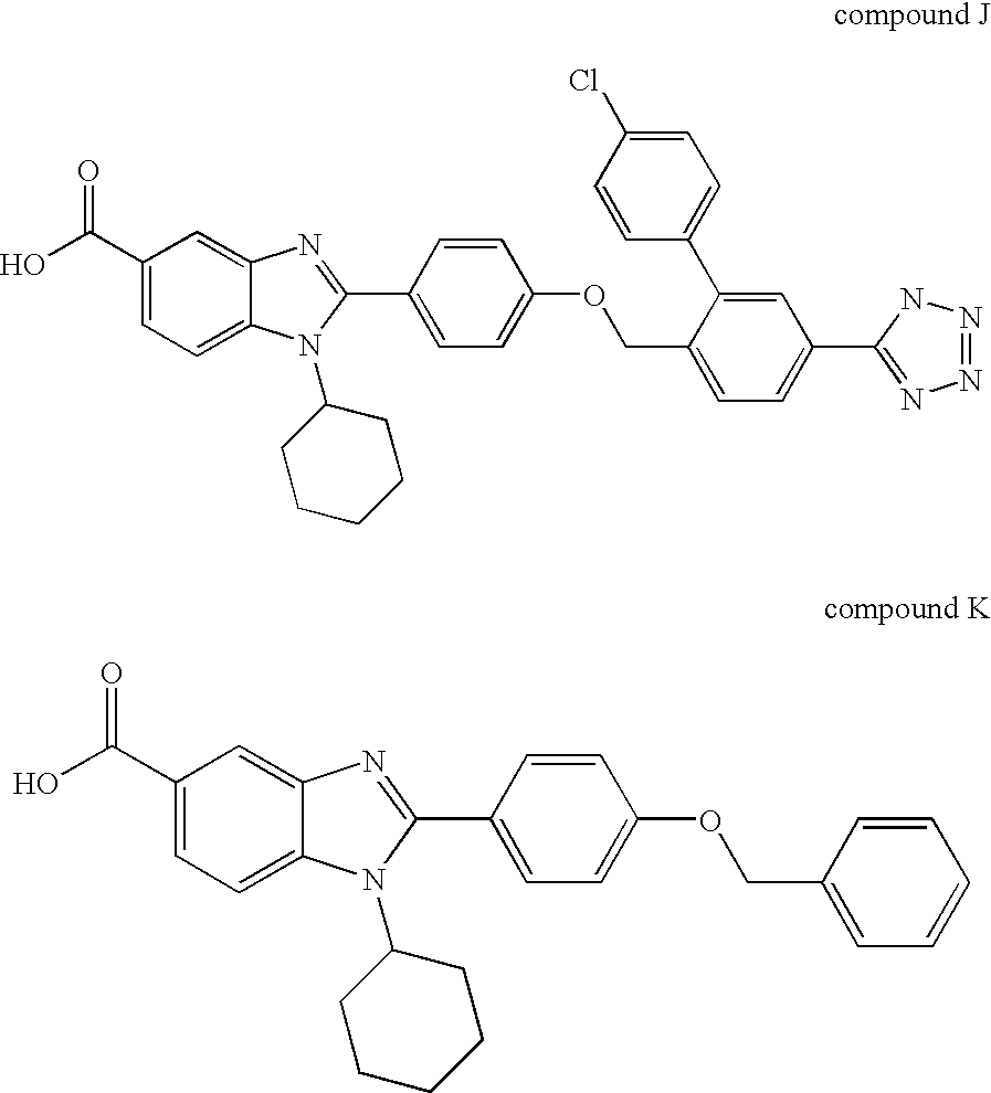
OC(C1=CC=C2C(=C1)N=C(C1=CC=C(OCC3=CC=C(C4=NN=NN4)C=C3C3=CC=C(Cl)C=C3)C=C1)N2C1CCCCC1)=O.OC(C1=CC=C2C(=C1)N=C(C1=CC=C(OCC3=CC=CC=C3)C=C1)N2C1CCCCC1)=O
